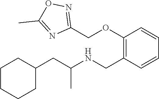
C1(CC(NCC2=C(OCC3=NOC(C)=N3)C=CC=C2)C)CCCCC1
